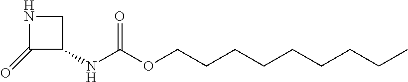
C1(=O)C(NC(OCCCCCCCCC)=O)CN1
